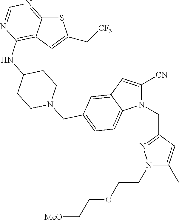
S1C2=NC=NC(NC3CCN(CC4=CC=C5N(CC6=NN(CCOCC[MeO])C(C)=C6)C([CN])=CC5=C4)CC3)=C2C=C1C[CF3]
